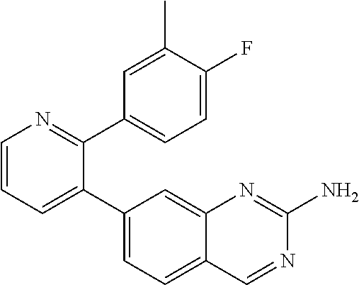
C1=CN=C(C2=CC=C(F)C(C)=C2)C(C2=CC=C3C(=C2)N=C(N)N=C3)=C1
